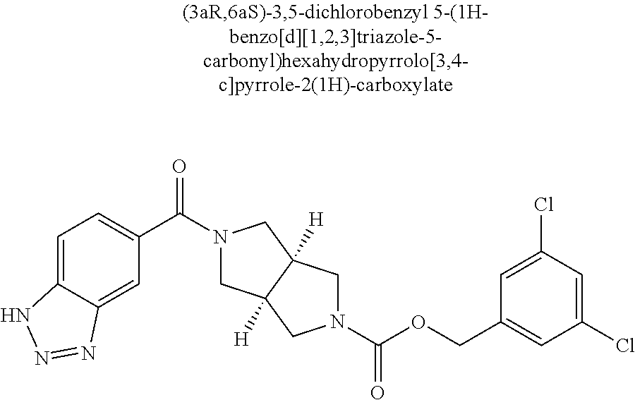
C1(C(=O)N2CC3([H])C([H])(C2)CN(C(=O)OCC2=CC(Cl)=CC(Cl)=C2)C3)=CC=C2C(=C1)N=NN2
